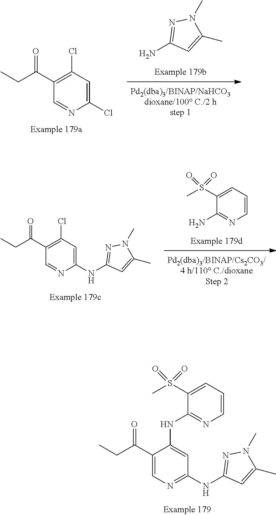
C1(NC2=NN(C)C(C)=C2)=NC=C(C(CC)=O)C(NC2=NC=CC=C2S(C)(=O)=O)=C1.C1(N)=NN(C)C(C)=C1.C1=NC(Cl)=CC(Cl)=C1C(CC)=O.C1(N)=NC=CC=C1S(C)(=O)=O.C1=NC(NC2=NN(C)C(C)=C2)=CC(Cl)=C1C(CC)=O
